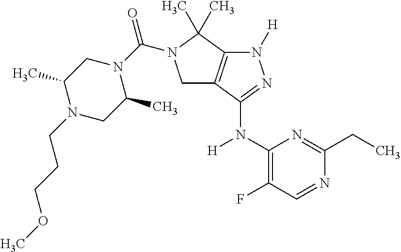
C1(N(C2=NN([H])C3=C2CN(C(N2CC(C)N(CCCOC)CC2C)=O)C3(C)C)[H])=C(F)C=NC(CC)=N1
